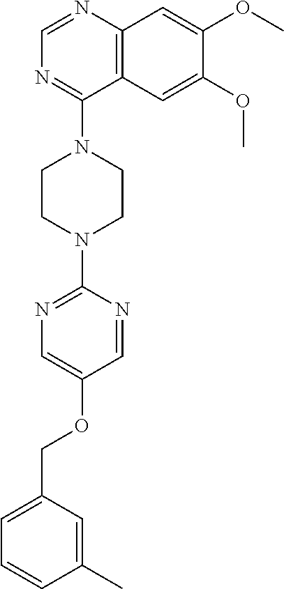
C12=C(N=CN=C1N1CCN(C3=NC=C(OCC4=CC=CC(C)=C4)C=N3)CC1)C=C(OC)C(OC)=C2
